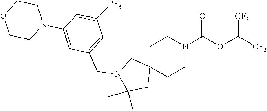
C1C2(CCN(C(OC([CF3])[CF3])=O)C1)CN(CC1=CC([CF3])=CC(N3CCOCC3)=C1)C(C)(C)C2
